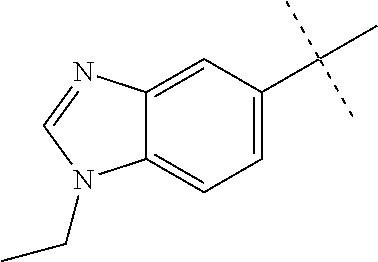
C12=CC(C(C)(C)C)=CC=C1N(CC)C=N2
